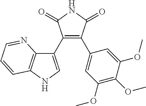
C1(C2=CNC3=C2N=CC=C3)=C(C2=CC(OC)=C(OC)C(OC)=C2)C(=O)NC1=O
